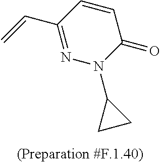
C1=CC(C=C)=NN(C2CC2)C1=O
